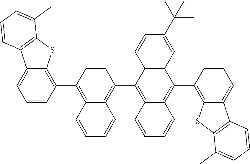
C1=CC(C2=C3C(=CC=C2)C2=C(S3)C(C)=CC=C2)=C2C(=C1C1=C3C(=C(C4=C5C(=CC=C4)C4=C(S5)C(C)=CC=C4)C4=C1C=CC(C(C)(C)C)=C4)C=CC=C3)C=CC=C2
